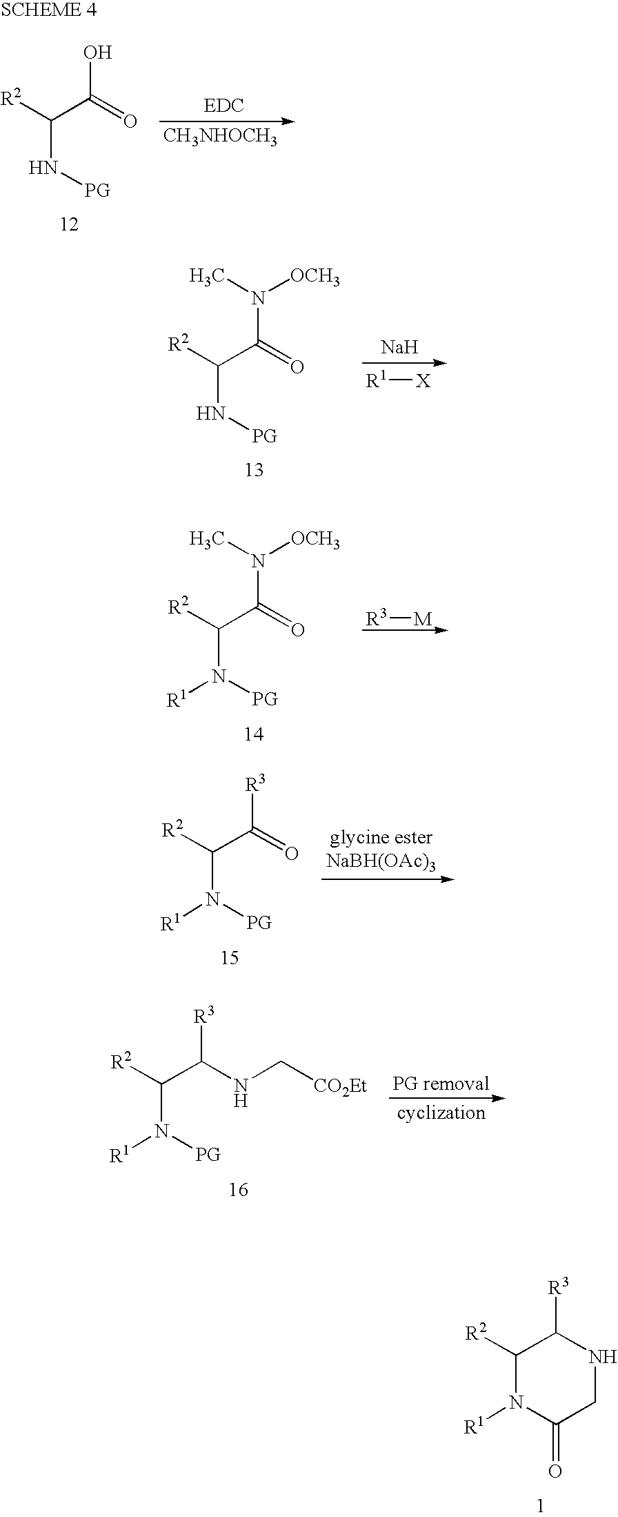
C(N[PG])(C(=O)N(C)[OCH3])[R2].[R1][X].[Na].C(N([PG])[R1])(C(=O)N(C)[OCH3])[R2].[R3][M].C(N([PG])[R1])(C(=O)[R3])[R2].C(N([PG])[R1])(C(NC[CO2Et])[R3])[R2].C1([R2])N([R1])C(=O)CNC1[R3].C(N[PG])(C(=O)O)[R2].[CH3NHOCH3]
